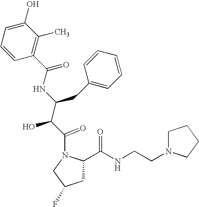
C1=CC(C(=O)NC(C(C(=O)N2CC(F)CC2C(NCCN2CCCC2)=O)O)CC2=CC=CC=C2)=C(C)C(O)=C1
